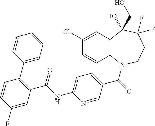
C1(Cl)=CC2=C(C=C1)N(C(=O)C1=CC=C(NC(C3=C(C4=CC=CC=C4)C=CC(F)=C3)=O)N=C1)CCC(F)(F)C2(O)CO
